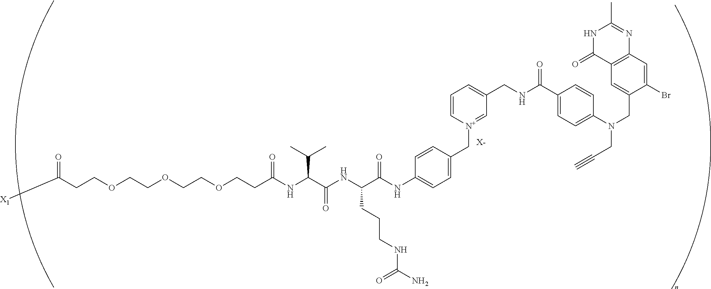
[X-].C(COCCOCCOCCC(NC(C(NC(C(NC1=CC=C(C[N+]2=CC(CNC(C3=CC=C(N(CC4=CC5=C(C=C4Br)N=C(C)NC5=O)CC#C)C=C3)=O)=CC=C2)C=C1)=O)CCCNC(N)=O)=O)C(C)C)=O)C([X1])=O
